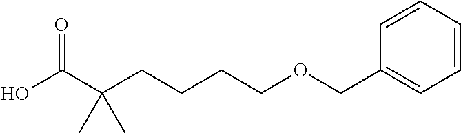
OC(C(CCCCOCC1=CC=CC=C1)(C)C)=O
